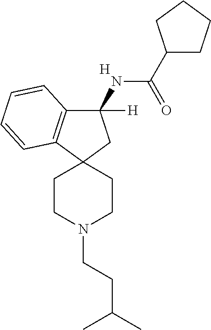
C1(NC(C2CCCC2)=O)([H])C2=C(C3(C1)CCN(CCC(C)C)CC3)C=CC=C2.[H]
